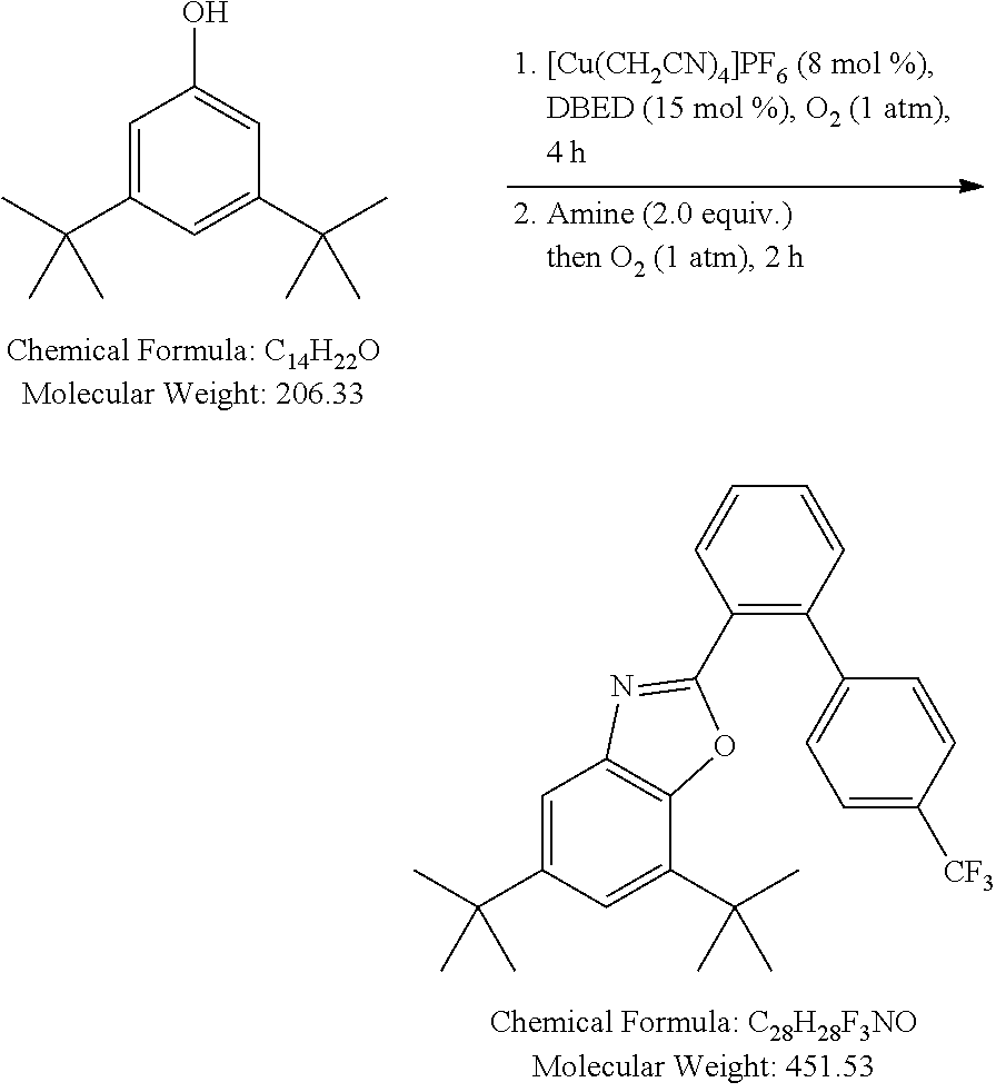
C1=C(C(C)(C)C)C=C(C(C)(C)C)C=C1O.C1=C(C(C)(C)C)C=C(C(C)(C)C)C2=C1N=C(C1=C(C3=CC=C([CF3])C=C3)C=CC=C1)O2
